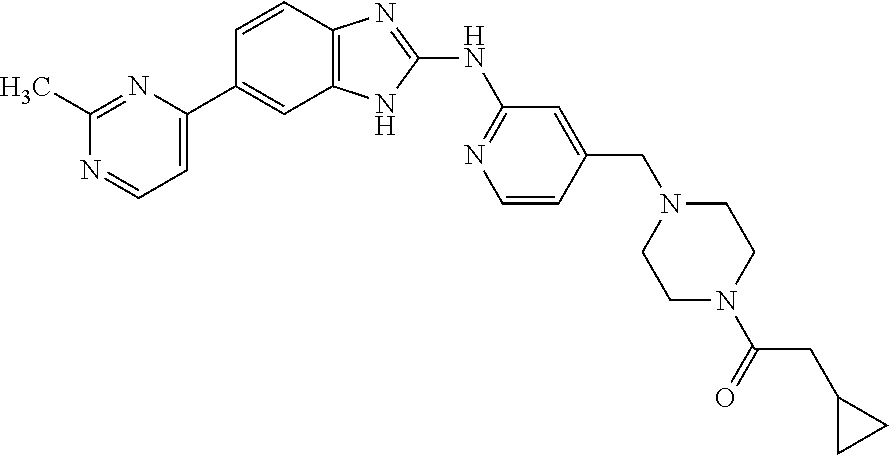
C1(C)=NC(C2=CC3=C(C=C2)N=C(NC2=NC=CC(CN4CCN(C(=O)CC5CC5)CC4)=C2)N3)=CC=N1
